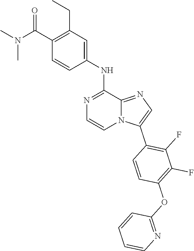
C1(F)=C(C2=CN=C3N2C=CN=C3NC2=CC(CC)=C(C(N(C)C)=O)C=C2)C=CC(OC2=NC=CC=C2)=C1F
